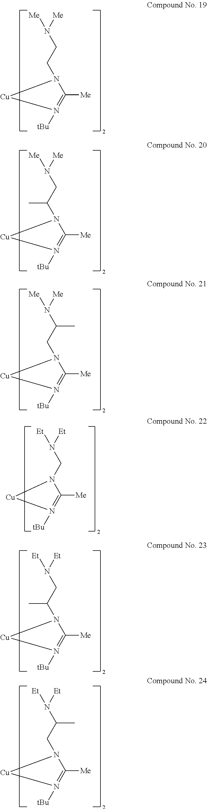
N(CC(C)N1C([Me])=N([tBu])[Cu]1)([Me])[Me].N(C(CN1C([Me])=N([tBu])[Cu]1)C)([Me])[Me].N(CC(C)N1C([Me])=N([tBu])[Cu]1)([Et])[Et].N(C(CN1C([Me])=N([tBu])[Cu]1)C)([Et])[Et].N(CN1C([Me])=N([tBu])[Cu]1)([Et])[Et].N1(CCN([Me])[Me])C([Me])=N([tBu])[Cu]1
